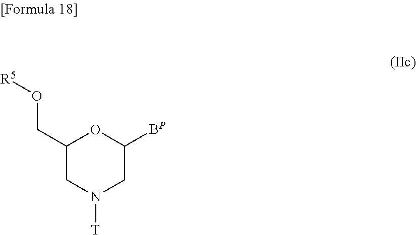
O(CC1CN([T])CC([BP])O1)[R5]
